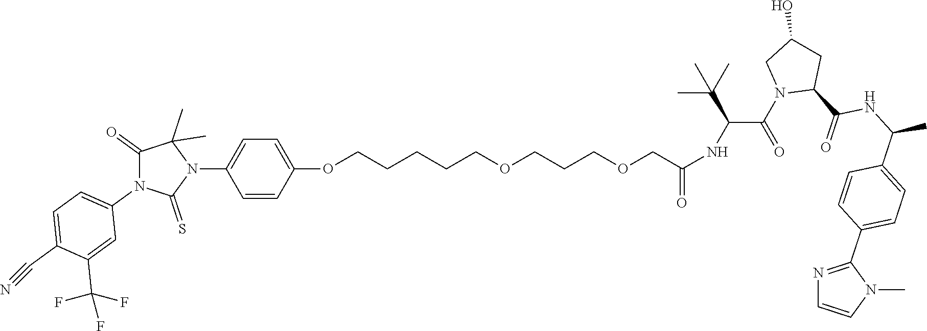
C1(=O)N(C2=CC=C(C#N)C(C(F)(F)F)=C2)C(=S)N(C2=CC=C(OCCCCCOCCCOCC(NC(C(N3C(C(NC(C4=CC=C(C5=NC=CN5C)C=C4)C)=O)CC(O)C3)=O)C(C)(C)C)=O)C=C2)C1(C)C
